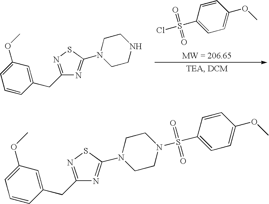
C1=C(OC)C=CC(S(Cl)(=O)=O)=C1.C1=CC=C(OC)C=C1CC1=NSC(N2CCNCC2)=N1.C1=CC=C(OC)C=C1CC1=NSC(N2CCN(S(C3=CC=C(OC)C=C3)(=O)=O)CC2)=N1
